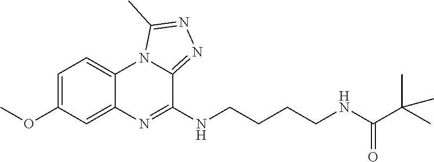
N1=C(NCCCCNC(C(C)(C)C)=O)C2=NN=C(C)N2C2=CC=C(OC)C=C12
